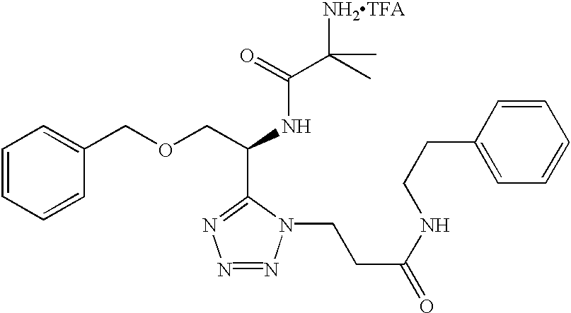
C1=CC=CC(COCC(C2=NN=NN2CCC(=O)NCCC2=CC=CC=C2)NC(C([NH2TFA])(C)C)=O)=C1
